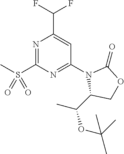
C(C)(OC(C)(C)C)C1N(C2=NC(S(C)(=O)=O)=NC(C(F)F)=C2)C(=O)OC1
